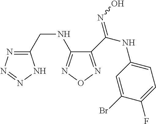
C1(CNC2=NON=C2C(NC2=CC=C(F)C(Br)=C2)=NO)=NN=NN1
